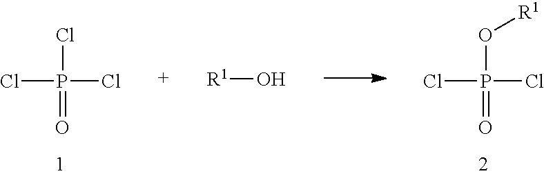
ClP(Cl)(Cl)=O.ClP(Cl)(O[R1])=O.[R1]O
